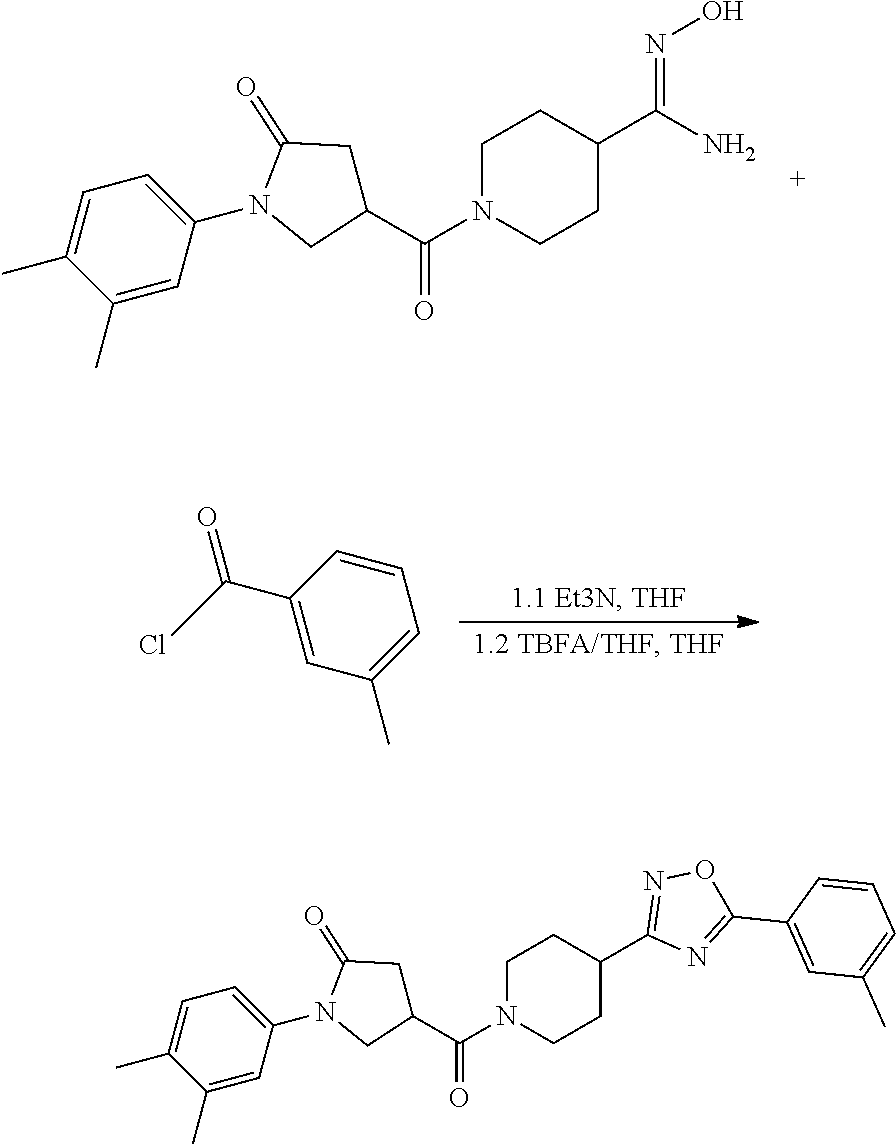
C1(N2CC(C(N3CCC(C(N)=NO)CC3)=O)CC2=O)=CC=C(C)C(C)=C1.C1(C(=O)Cl)=CC(C)=CC=C1.C1(N2CC(C(N3CCC(C4=NOC(C5=CC(C)=CC=C5)=N4)CC3)=O)CC2=O)=CC=C(C)C(C)=C1
